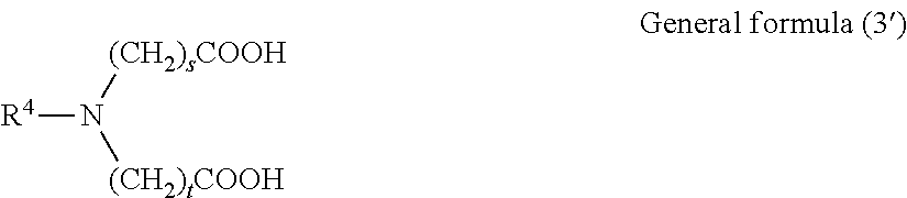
[R4]N([(CH2)tCOOH])[(CH2)sCOOH]
